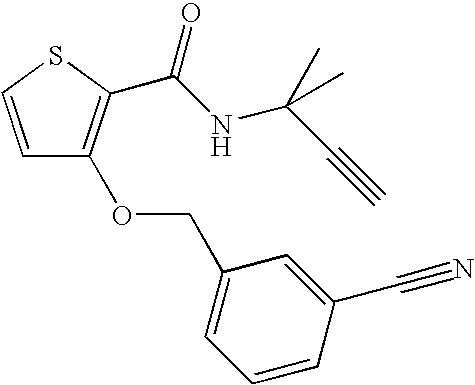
C1=CSC(C(NC(C#C)(C)C)=O)=C1OCC1=CC=CC(C#N)=C1
